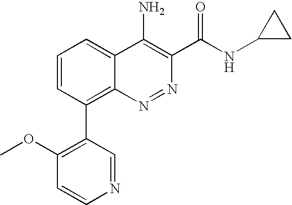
C1(OC)=C(C2=C3C(=CC=C2)C(N)=C(C(NC2CC2)=O)N=N3)C=NC=C1
